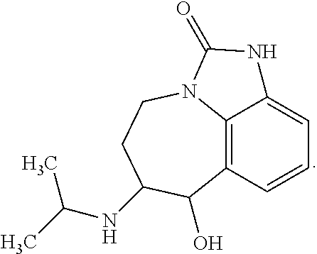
C12=C3C=CC=C1NC(=O)N2CCC(NC(C)C)C3O
